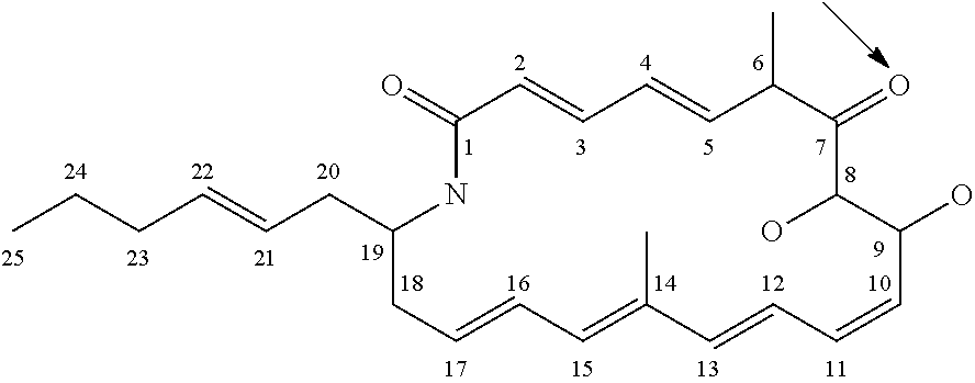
C1(=O)NC(CC=CCCC)CC=CC=C(C)C=CC=CC(O)C(O)C(=O)C(C)C=CC=C1
